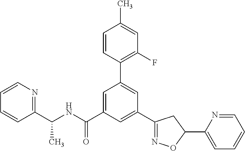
C1(C2=NOC(C3=CC=CC=N3)C2)=CC(C(NC(C2=NC=CC=C2)C)=O)=CC(C2=C(F)C=C(C)C=C2)=C1
